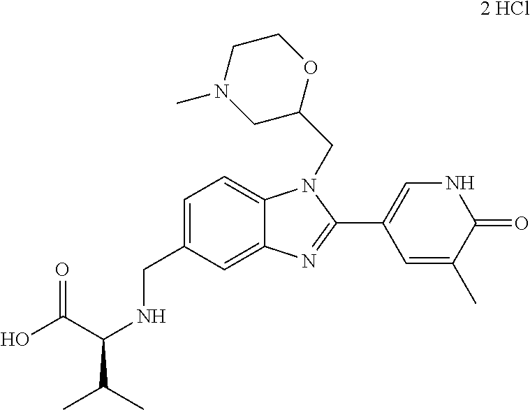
C1=C(CNC(C(O)=O)C(C)C)C=C2C(=C1)N(CC1OCCN(C)C1)C(C1=CNC(=O)C(C)=C1)=N2.[2 HCl]
